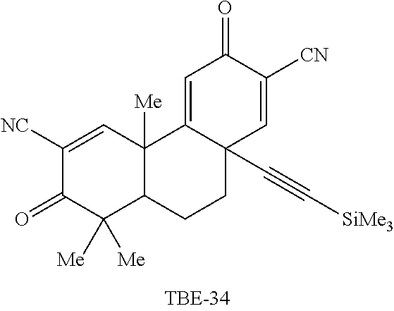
C1([NC])=CC2([Me])C(C([Me])([Me])C1=O)CCC1(C#C[SiMe3])C2=CC(=O)C([CN])=C1
